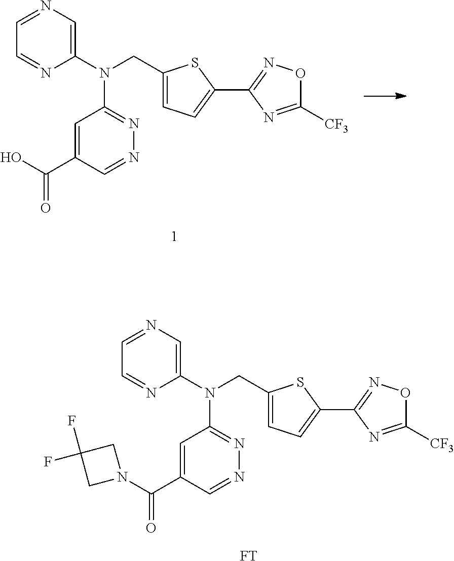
C1=NC=C(N(CC2=CC=C(C3=NOC([CF3])=N3)S2)C2=NN=CC(C(=O)O)=C2)N=C1.C1=NC=C(N(CC2=CC=C(C3=NOC([CF3])=N3)S2)C2=NN=CC(C(=O)N3CC(F)(F)C3)=C2)N=C1.[FT]
